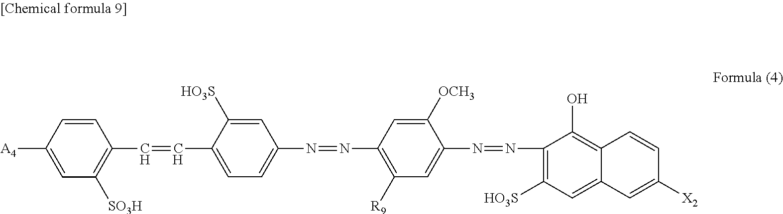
C1(C=CC2=C([SO3H])C=C([A4])C=C2)=CC=C(N=NC2=C([R9])C=C(N=NC3=C([HO3S])C=C4C(=C3O)C=CC([X2])=C4)C([OCH3])=C2)C=C1[HO3S]
